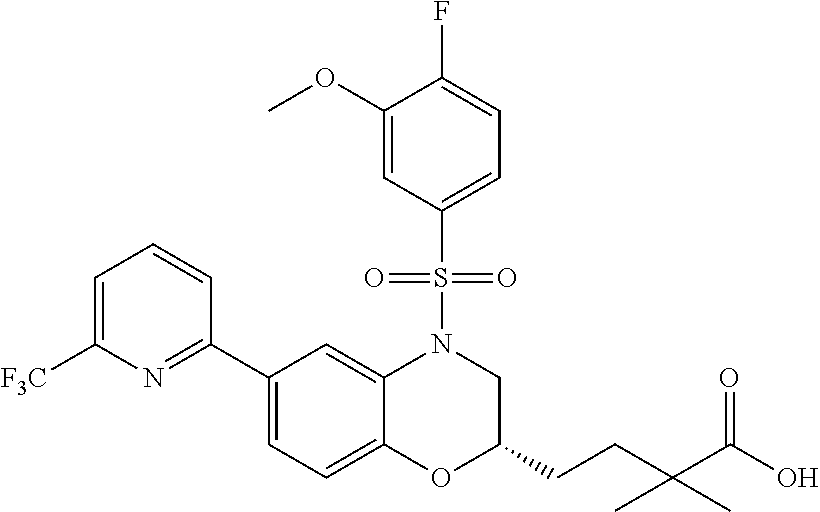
C1(C2=NC([F3C])=CC=C2)=CC=C2C(=C1)N(S(C1=CC=C(F)C(OC)=C1)(=O)=O)CC(CCC(C(O)=O)(C)C)O2
